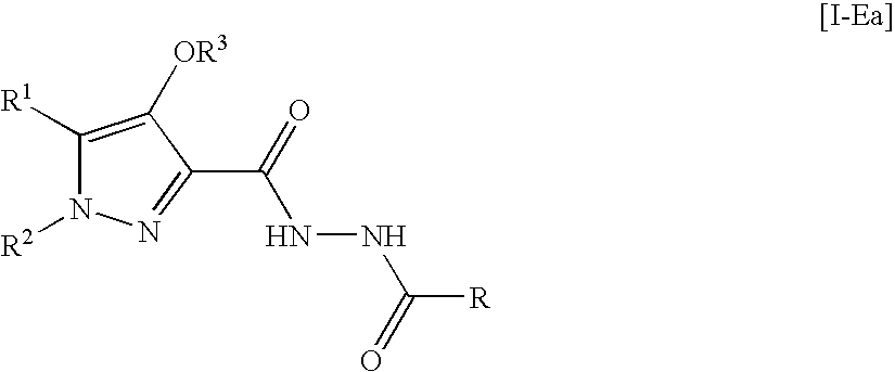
C1([R1])=C([OR3])C(C(=O)NNC([R])=O)=NN1[R2]
